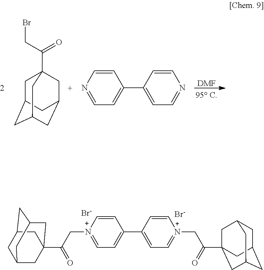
[DMF].C1C2CC3CC(CC1(C(CBr)=O)C3)C2.C1=CN=CC=C1C1=CC=NC=C1.C1=C[N+](CC(=O)C23CC4CC(CC(C2)C4)C3)=CC=C1C1=CC=[N+](CC(=O)C23CC4CC(CC(C2)C4)C3)C=C1.[Br-].[Br-]
